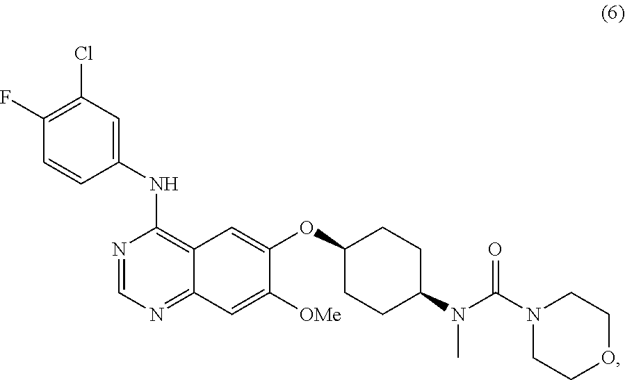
C12=C(NC3=CC(Cl)=C(F)C=C3)N=CN=C1C=C([OMe])C(OC1CCC(N(C(=O)N3CCOCC3)C)CC1)=C2
